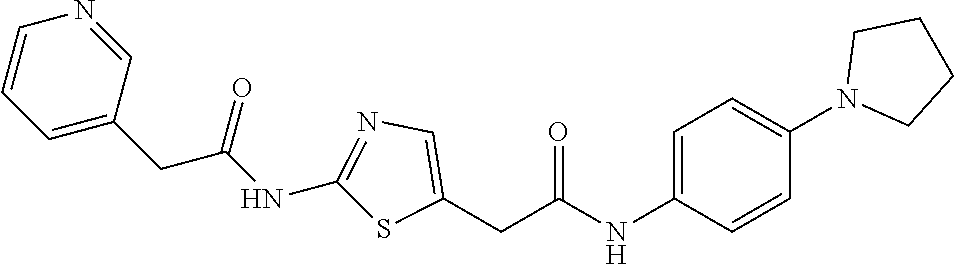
C1=CC=C(CC(NC2=NC=C(CC(NC3=CC=C(N4CCCC4)C=C3)=O)S2)=O)C=N1
